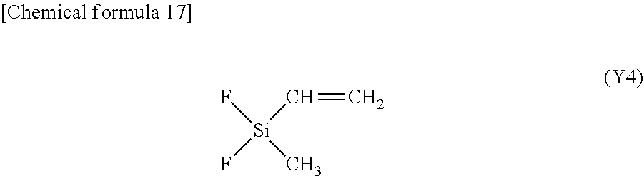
F[Si](C)(C=C)F
